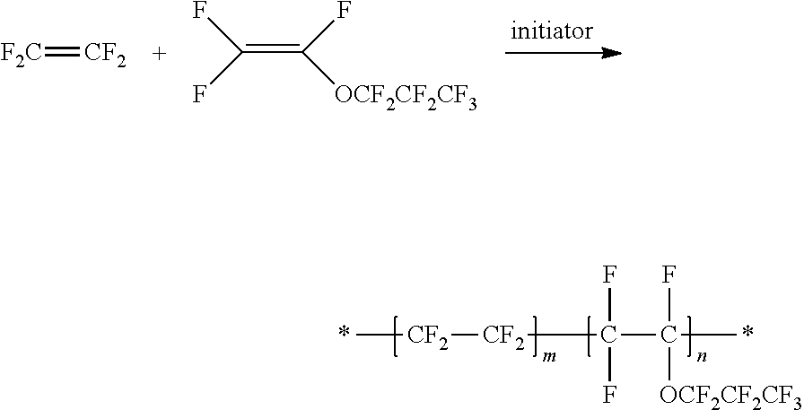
C[CF2][CF2]C(F)(F)C(F)([OCF2CF2CF3])C.[F2C]=[CF2].C(=C(F)[OCF2CF2CF3])(F)F
